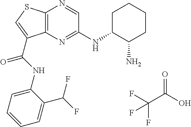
C12=C(N=C(NC3C(N)CCCC3)C=N1)C(C(=O)NC1=CC=CC=C1C(F)F)=CS2.O=C(O)C(F)(F)F
